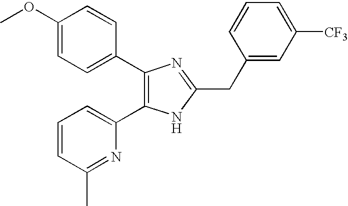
COC1=CC=C(C2=C(C3=CC=CC(C)=N3)NC(CC3=CC([CF3])=CC=C3)=N2)C=C1
